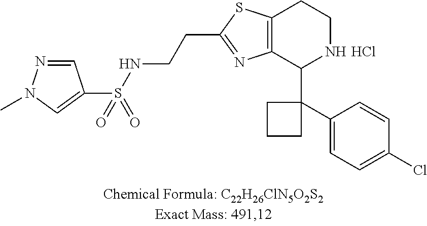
Cl.S(NCCC1=NC2=C(S1)CCNC2C1(C2=CC=C(Cl)C=C2)CCC1)(=O)(=O)C1=CN(C)N=C1
